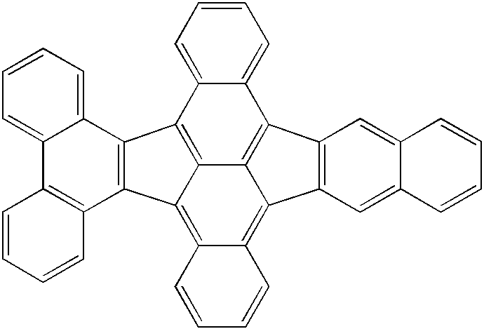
C12=CC=CC=C1C1=C3C(=C4C(=C5C3=C2C2=C5C=C3C(=C2)C=CC=C3)C=CC=C4)C2=C1C1=CC=CC=C1C1=C2C=CC=C1
